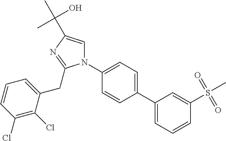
C1(C2=CC=CC(S(C)(=O)=O)=C2)=CC=C(N2C=C(C(C)(O)C)N=C2CC2=CC=CC(Cl)=C2Cl)C=C1
